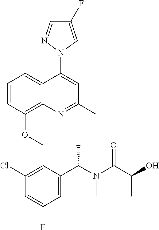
C1=C(F)C=C(C(N(C(=O)C(O)C)C)C)C(COC2=C3N=C(C)C=C(N4C=C(F)C=N4)C3=CC=C2)=C1Cl
